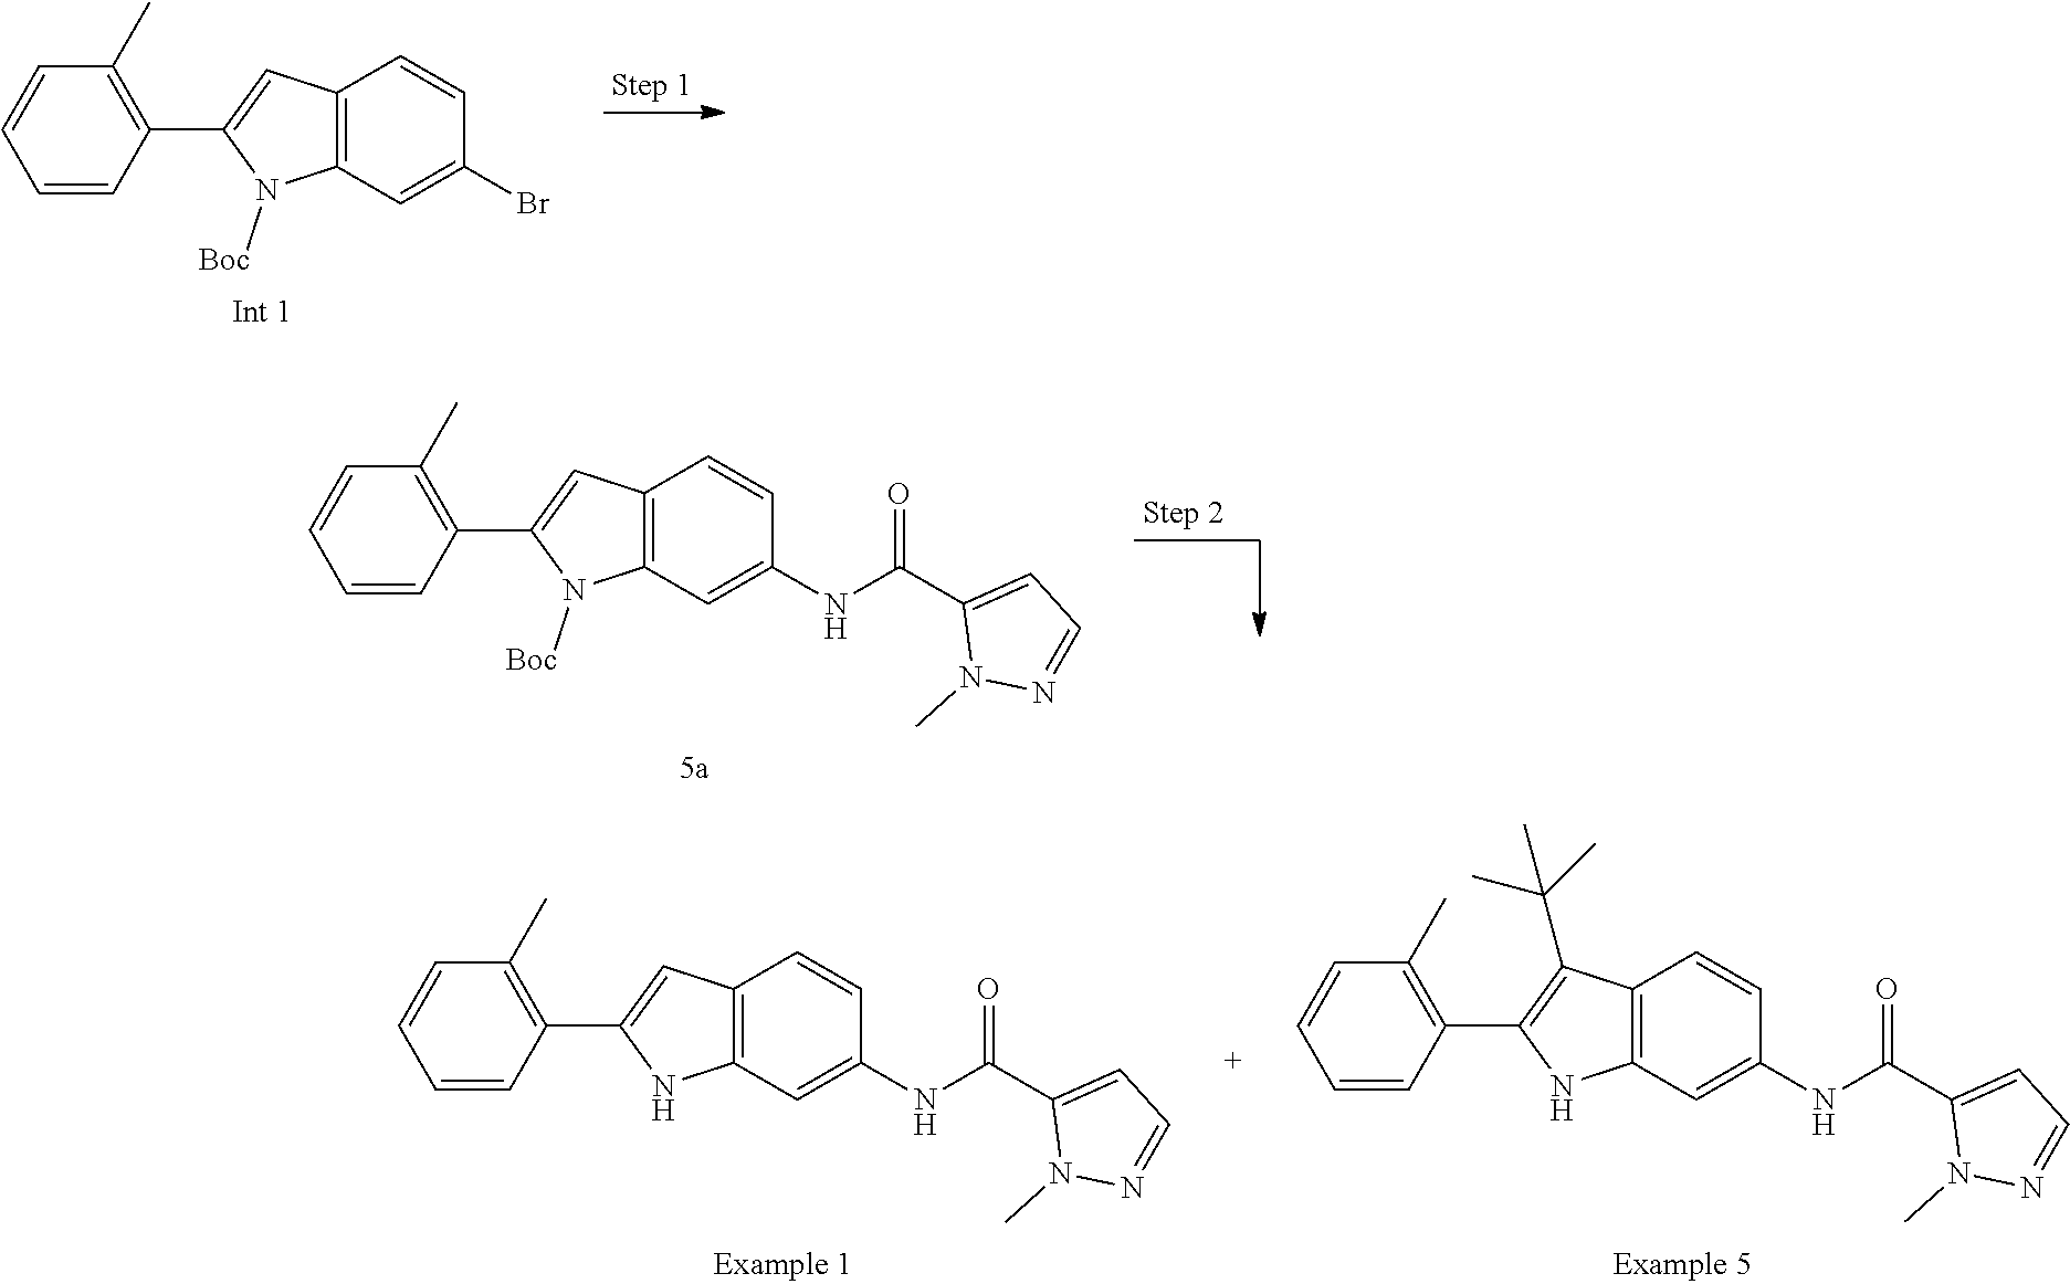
C12=C(C=C(Br)C=C1)N([Boc])C(C1=C(C)C=CC=C1)=C2.C12=C(C=C(NC(=O)C3=CC=NN3C)C=C1)N([Boc])C(C1=C(C)C=CC=C1)=C2.C12=C(C=C(NC(=O)C3=CC=NN3C)C=C1)NC(C1=C(C)C=CC=C1)=C2.C12=C(C=C(NC(=O)C3=CC=NN3C)C=C1)NC(C1=C(C)C=CC=C1)=C2C(C)(C)C
